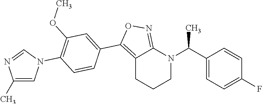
C1N(C(C2=CC=C(F)C=C2)C)C2=NOC(C3=CC(OC)=C(N4C=C(C)N=C4)C=C3)=C2CC1
